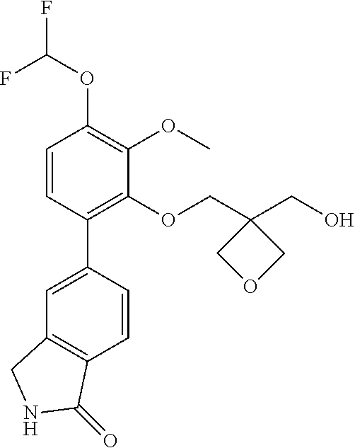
FC(OC1=C(OC)C(OCC2(CO)COC2)=C(C2=CC3=C(C=C2)C(=O)NC3)C=C1)F
